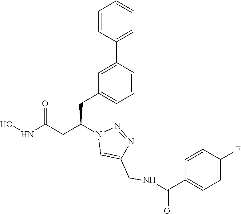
C1(CC(CC(NO)=O)N2C=C(CNC(C3=CC=C(F)C=C3)=O)N=N2)=CC=CC(C2=CC=CC=C2)=C1
